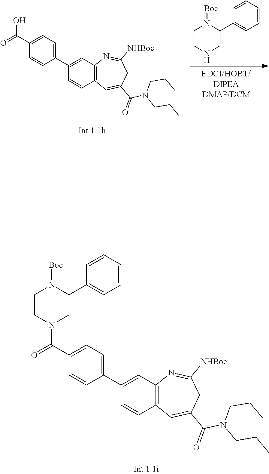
C1=CC(C2N([Boc])CCNC2)=CC=C1.C1=CC2=C(C=C1C1=CC=C(C(=O)O)C=C1)N=C([NHBoc])CC(C(=O)N(CCC)CCC)=C2.C1=CC2=C(C=C1C1=CC=C(C(=O)N3CCN([Boc])C(C4=CC=CC=C4)C3)C=C1)N=C([NHBoc])CC(C(=O)N(CCC)CCC)=C2
